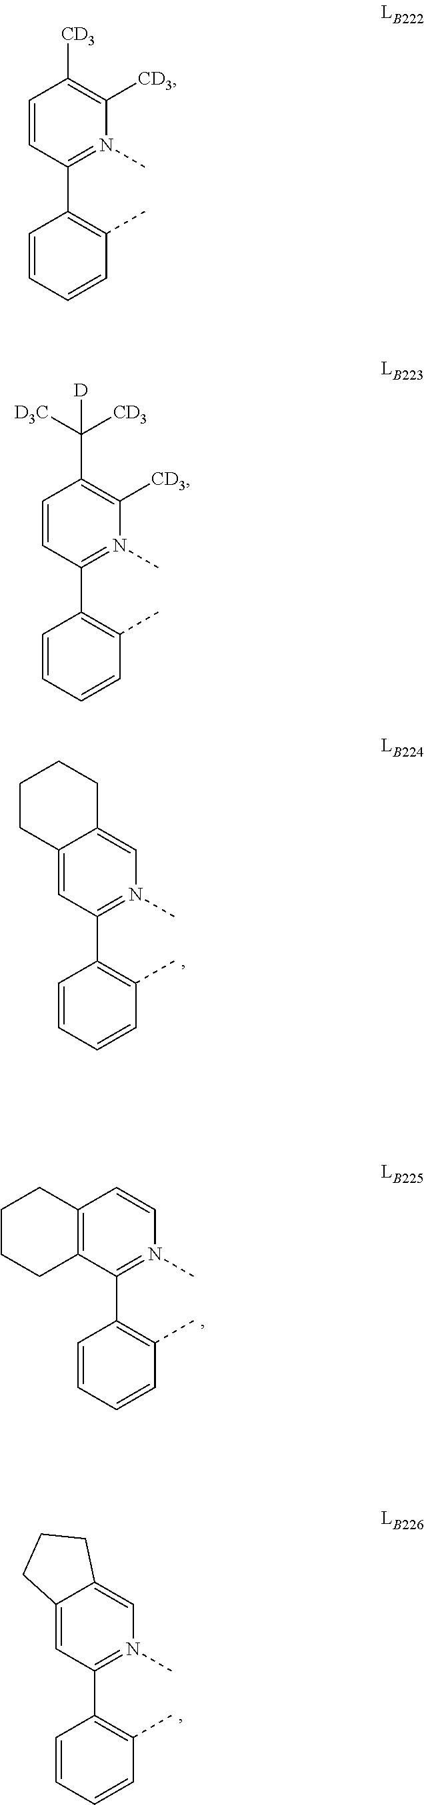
C12=CC(C3=C(C)C=CC=C3)=N(C)C=C1CCCC2.C12=C(C(C3=C(C)C=CC=C3)=N(C)C=C1)CCCC2.C12=CC(C3=C(C)C=CC=C3)=N(C)C=C1CCC2.C1=CC(C2=C(C)C=CC=C2)=N(C)C([CD3])=C1[CD3].C1=CC(C2=C(C)C=CC=C2)=N(C)C([CD3])=C1C([CD3])([D3C])[D]
